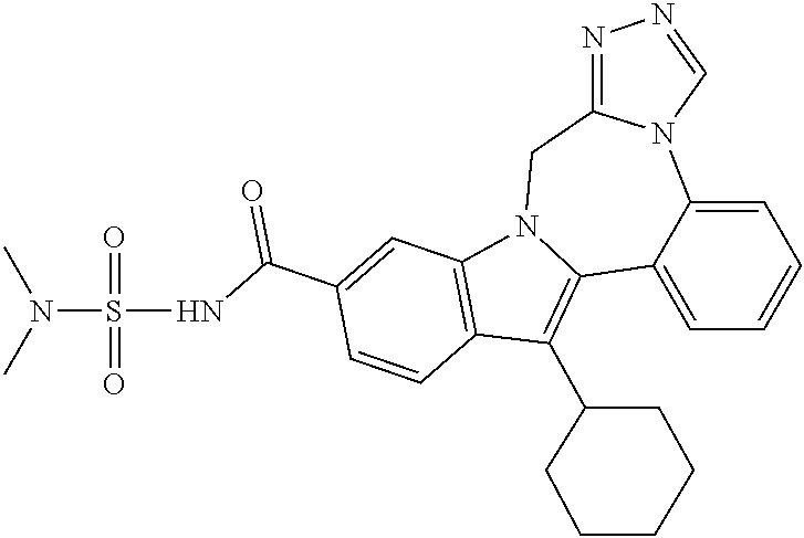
C1=C2C(=CC=C1)N1C(=NN=C1)CN1C2=C(C2CCCCC2)C2=C1C=C(C(NS(N(C)C)(=O)=O)=O)C=C2
